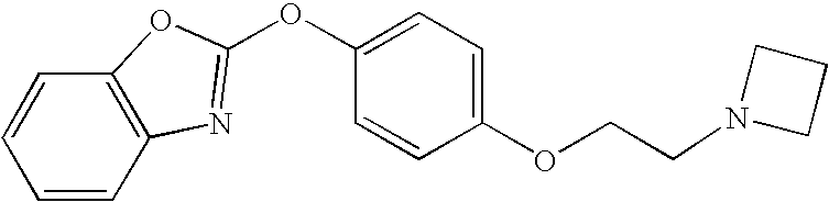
C1=CC=CC2=C1OC(OC1=CC=C(OCCN3CCC3)C=C1)=N2
